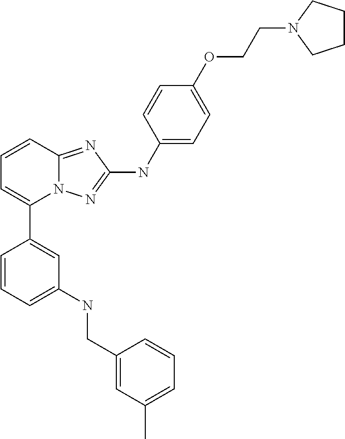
C1=CC2=NC(NC3=CC=C(OCCN4CCCC4)C=C3)=NN2C(C2=CC(NCC3=CC(C)=CC=C3)=CC=C2)=C1
